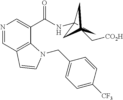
C1C2(NC(C3=CN=CC4=C3N(CC3=CC=C([CF3])C=C3)C=C4)=O)CC1(C[CO2H])C2
